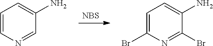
[NBS].C1=CN=CC(N)=C1.C1=C(Br)N=C(Br)C(N)=C1
